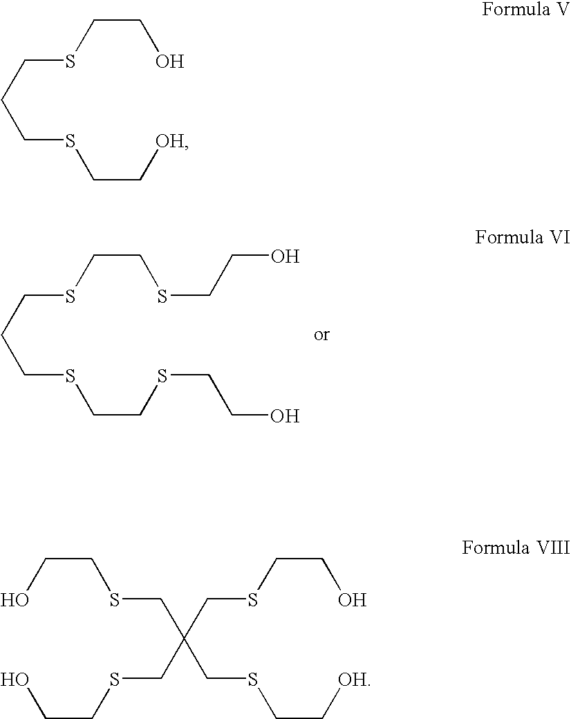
S(CCSCCCSCCSCCO)CCO.OCCSCCCSCC[OH].OCCSCC(CSCCO)(CSCCO)CSCC[OH]
